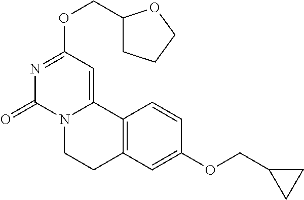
N1=C(OCC2CCCO2)C=C2N(C1=O)CCC1=C2C=CC(OCC2CC2)=C1
